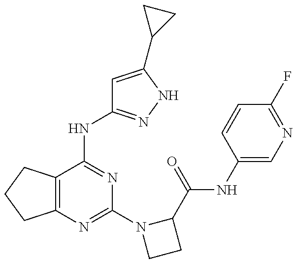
C12=C(C(NC3=NNC(C4CC4)=C3)=NC(N3CCC3C(=O)NC3=CN=C(F)C=C3)=N1)CCC2
